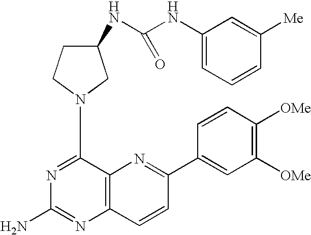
N1=C(N2CCC(NC(NC3=CC=CC([Me])=C3)=O)C2)C2=C(N=C1N)C=CC(C1=CC([OMe])=C([OMe])C=C1)=N2
